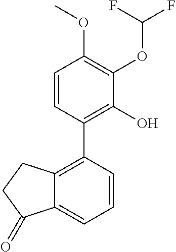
C1=CC(C2=C3C(=CC=C2)C(=O)CC3)=C(O)C(OC(F)F)=C1OC
